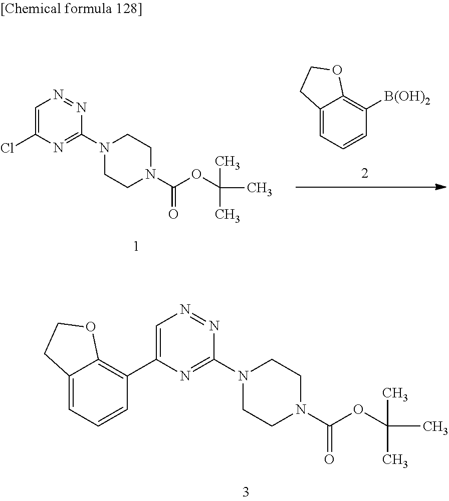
C12=CC=CC([B(OH)2])=C1OCC2.C1=C(Cl)N=C(N2CCN(C(OC(C)(C)C)=O)CC2)N=N1.C12=CC=CC(C3=CN=NC(N4CCN(C(OC(C)(C)C)=O)CC4)=N3)=C1OCC2
